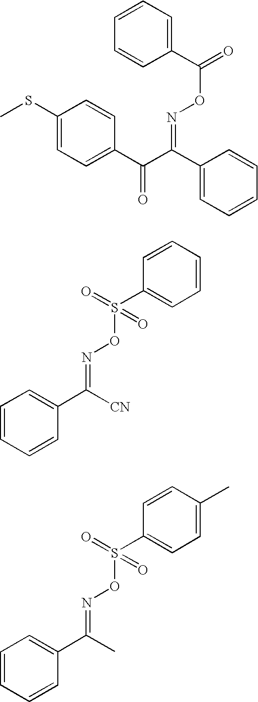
C1(SC)=CC=C(C(C(C2=CC=CC=C2)=NOC(=O)C2=CC=CC=C2)=O)C=C1.C1=CC=CC(C([CN])=NOS(=O)(=O)C2=CC=CC=C2)=C1.C1=CC=CC(C(C)=NOS(=O)(=O)C2=CC=C(C)C=C2)=C1
